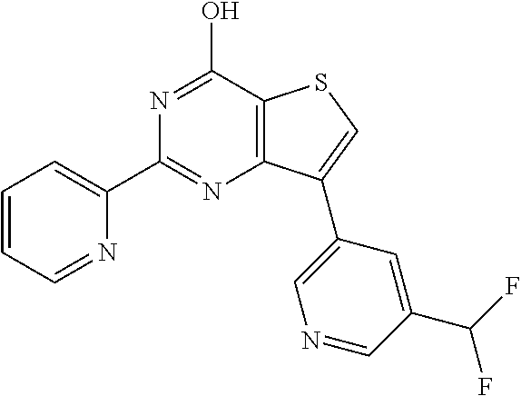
N1=C(O)C2=C(N=C1C1=CC=CC=N1)C(C1=CN=CC(C(F)F)=C1)=CS2
